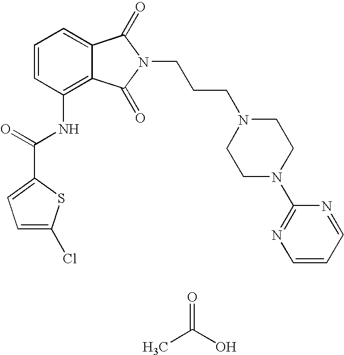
C1=C(Cl)SC(C(=O)NC2=C3C(=CC=C2)C(=O)N(CCCN2CCN(C4=NC=CC=N4)CC2)C3=O)=C1.CC(=O)O
